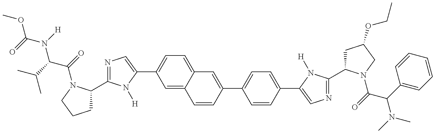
O(C(=O)N([H])C(C(C)C)C(=O)N1C(C2=NC=C(C3=CC=C4C(=C3)C=CC(C3=CC=C(C5=CN=C(C6CC(OCC)CN6C(=O)C(C6=CC=CC=C6)N(C)C)N5[H])C=C3)=C4)N2[H])CCC1)C
